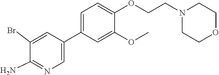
C1(Br)=CC(C2=CC=C(OCCN3CCOCC3)C(OC)=C2)=CN=C1N
